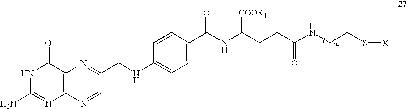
C(C1=CC=C(NCC2=NC3=C(N=C2)N=C(N)NC3=O)C=C1)(=O)NC(CCC(NCCS[X])=O)[COOR4]
